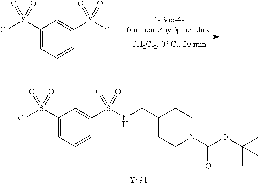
C1(S(Cl)(=O)=O)=CC=CC(S(NCC2CCN(C(OC(C)(C)C)=O)CC2)(=O)=O)=C1.[Y491].C1(S(Cl)(=O)=O)=CC=CC(S(Cl)(=O)=O)=C1
